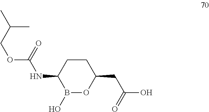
C(COC(=O)NC1B(O)OC(CC(O)=O)CC1)(C)C
